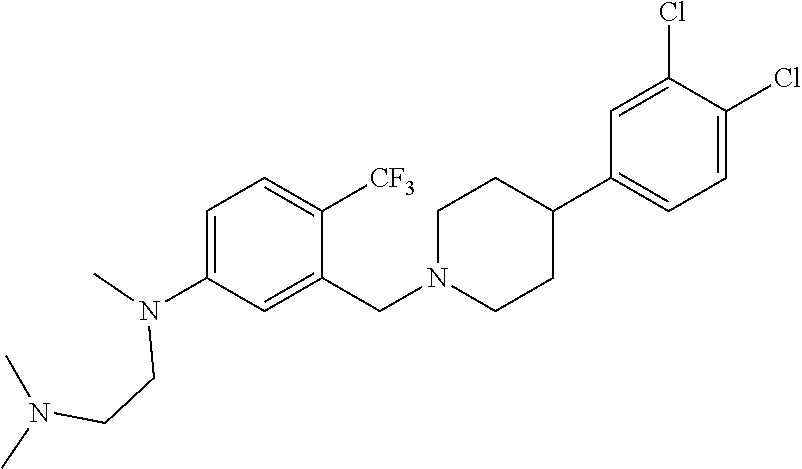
C1=C(N(C)CCN(C)C)C=C(CN2CCC(C3=CC=C(Cl)C(Cl)=C3)CC2)C([CF3])=C1
